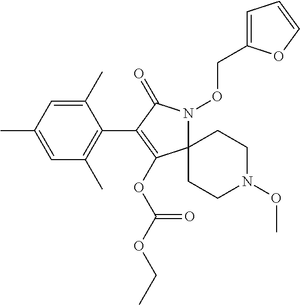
C12(N(OCC3=CC=CO3)C(=O)C(C3=C(C)C=C(C)C=C3C)=C1OC(OCC)=O)CCN(OC)CC2
